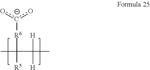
CC([R5])([R6][c-](o)o)C([H])([H])C
